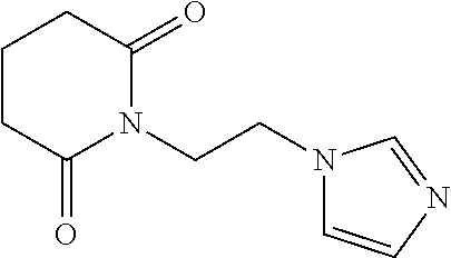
C1C(=O)N(CCN2C=CN=C2)C(=O)CC1
